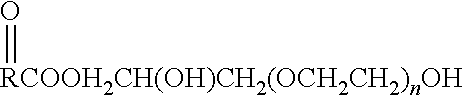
O=[RCOOH2CH(OH)CH2(OCH2CH2)nOH]
